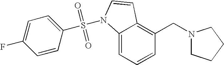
C1=CC=C2C(=C1CN1CCCC1)C=CN2S(C1=CC=C(F)C=C1)(=O)=O
